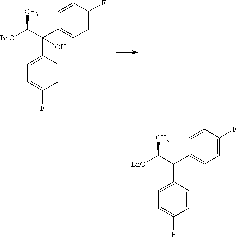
C1=C(C(C2=CC=C(F)C=C2)(C([BnO])C)O)C=CC(F)=C1.C1=C(C(C2=CC=C(F)C=C2)C([BnO])C)C=CC(F)=C1
